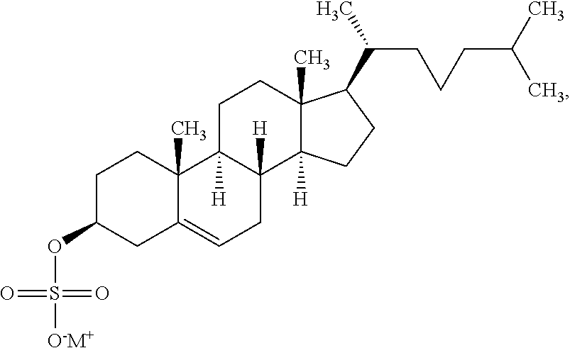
C1C(OS(=O)(=O)[O-M+])CC2=CCC3([H])C([H])(C2(C)C1)CCC1(C)C3([H])CCC1C(C)CCCC(C)C
